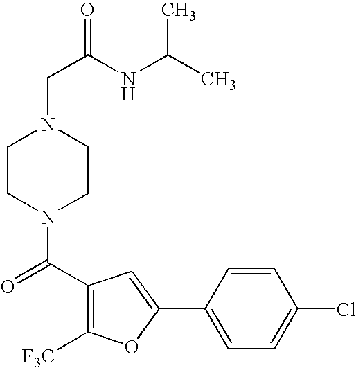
C1CN(C(=O)C2=C([F3C])OC(C3=CC=C(Cl)C=C3)=C2)CCN1CC(=O)NC(C)C
